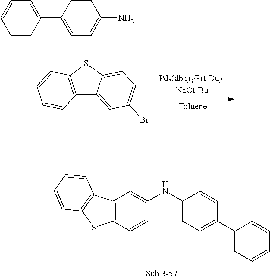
C1(C2=CC=CC=C2)=CC=C(N)C=C1.C12=C(C=CC(NC3=CC=C(C4=CC=CC=C4)C=C3)=C1)SC1=C2C=CC=C1.C12=CC(Br)=CC=C1SC1=C2C=CC=C1
